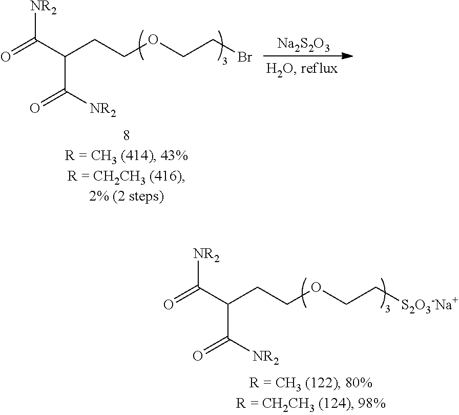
[NR2]C(C(C(=O)[NR2])CCOCCBr)=O.[Na2S2O3].[NR2]C(C(C(=O)[NR2])CCOCC[S2O3-Na+])=O
